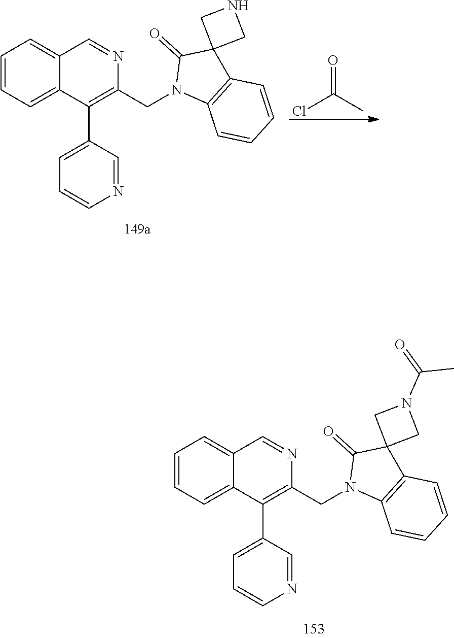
C1=CC=C2C(=C1)C=NC(CN1C3=C(C4(C1=O)CN(C(=O)C)C4)C=CC=C3)=C2C1=CC=CN=C1.ClC(C)=O.C1=CC=C2C(=C1)C=NC(CN1C3=C(C=CC=C3)C3(C1=O)CNC3)=C2C1=CC=CN=C1
